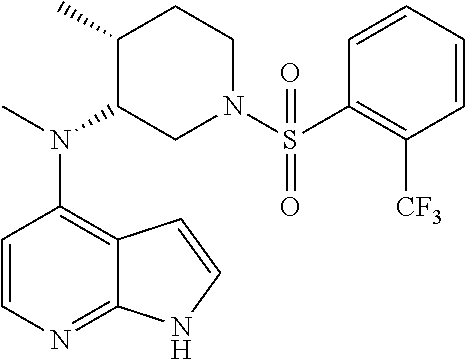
C12=C(N(C)C3CN(S(=O)(C4=C([CF3])C=CC=C4)=O)CCC3C)C=CN=C1NC=C2
